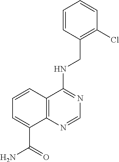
ClC1=C(CNC2=NC=NC3=C2C=CC=C3C(=O)N)C=CC=C1
